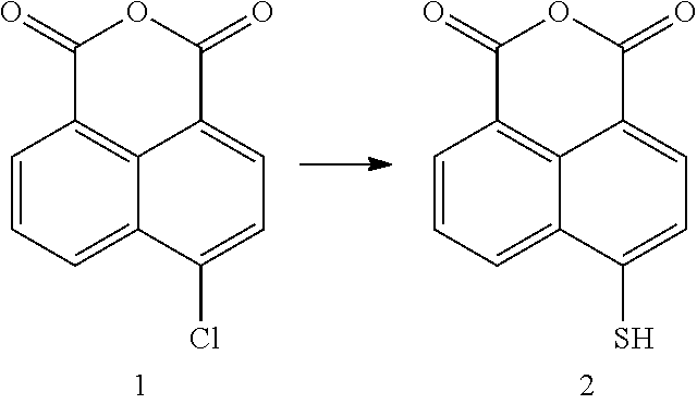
C1(=O)C2=C3C(=CC=C(Cl)C3=CC=C2)C(=O)O1.C1(=O)C2=C3C(=CC=C(S)C3=CC=C2)C(=O)O1
